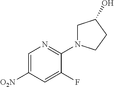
C1=C([O2N])C=C(F)C(N2CC(O)CC2)=N1
